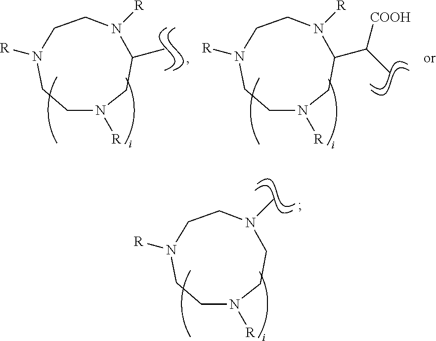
C1(C(C)[COOH])CN([R])CCN([R])CCN1[R].C1(C)CN([R])CCN([R])CCN1[R].C1CN([R])CCN([R])CCN1C
